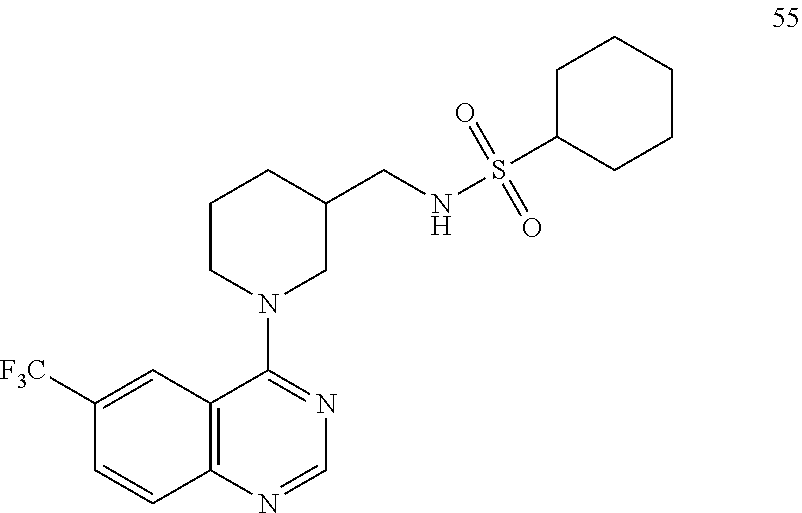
C1CN(C2=NC=NC3=C2C=C([F3C])C=C3)CC(CNS(C2CCCCC2)(=O)=O)C1
